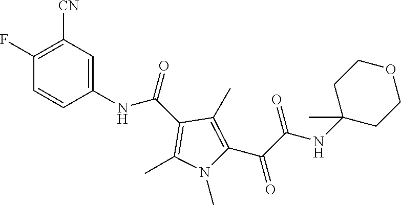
C1(NC(C2=C(C)N(C)C(C(C(NC3(C)CCOCC3)=O)=O)=C2C)=O)=CC([CN])=C(F)C=C1
